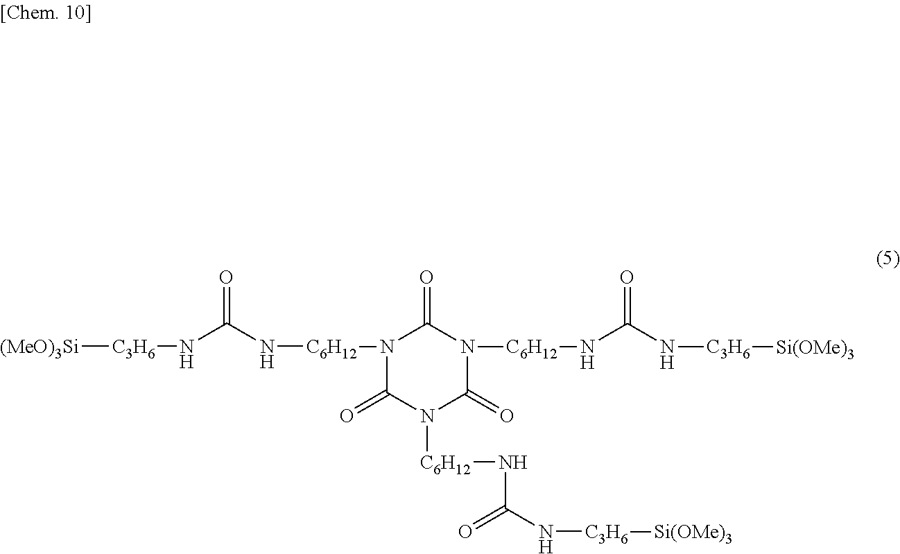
[(MeO)3Si][C3H6]NC(N[C6H12]N1C(=O)N([C6H12]NC(N[C3H6][Si(OMe)3])=O)C(=O)N([C6H12]NC(N[C3H6][Si(OMe)3])=O)C1=O)=O
